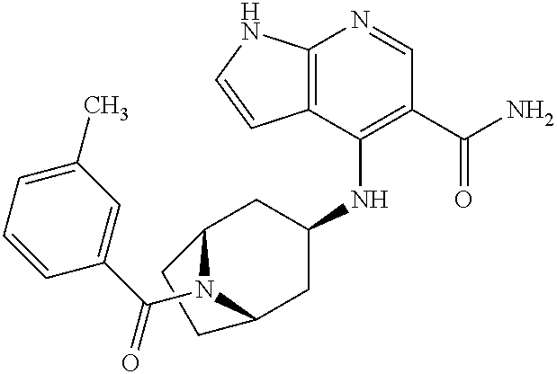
C12=C(NC=C1)N=CC(C(N)=O)=C2NC1CC2N(C(C3=CC(C)=CC=C3)=O)C(C1)CC2
